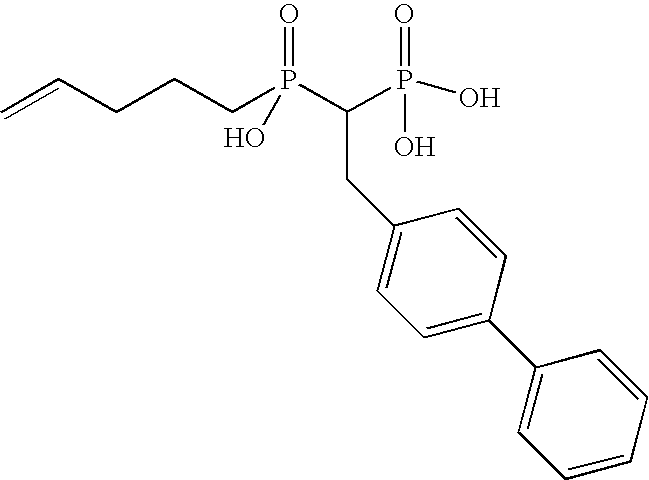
C(CCCP(C(P(O)(=O)O)CC1=CC=C(C2=CC=CC=C2)C=C1)(=O)O)=C
